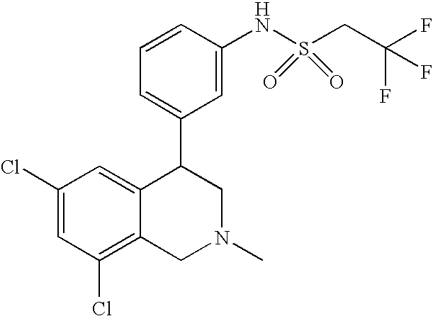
C1(Cl)=C2C(=CC(Cl)=C1)C(C1=CC=CC(NS(CC(F)(F)F)(=O)=O)=C1)CN(C)C2
